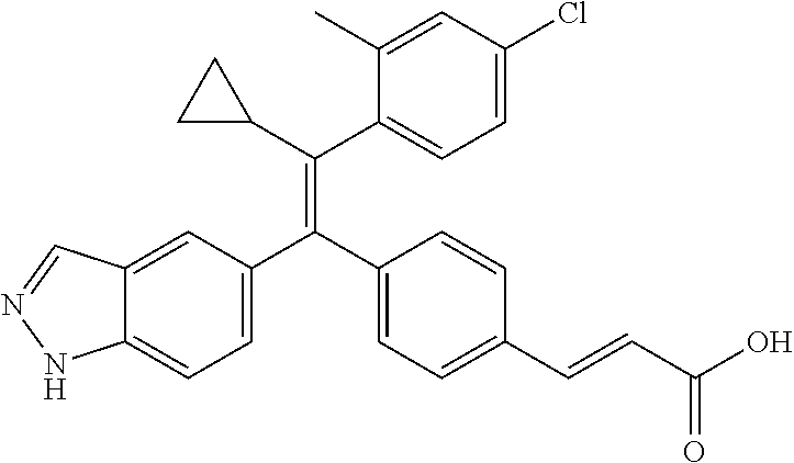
C12=CC(C(C3=CC=C(C=CC(O)=O)C=C3)=C(C3CC3)C3=CC=C(Cl)C=C3C)=CC=C1NN=C2
